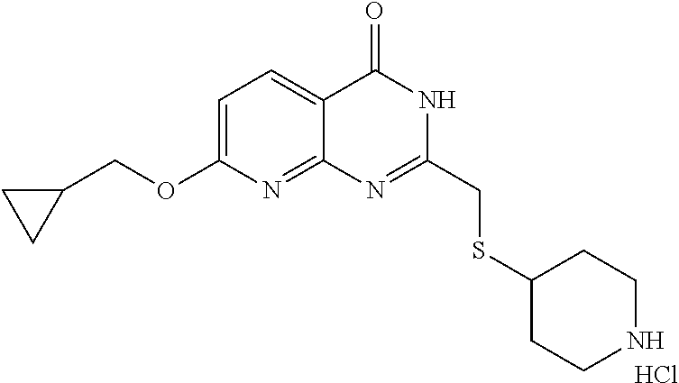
C1=C(OCC2CC2)N=C2C(=C1)C(=O)NC(CSC1CCNCC1)=N2.Cl
